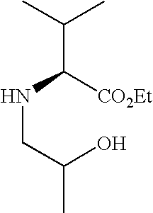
CC(C)C([CO2Et])NCC(C)O
